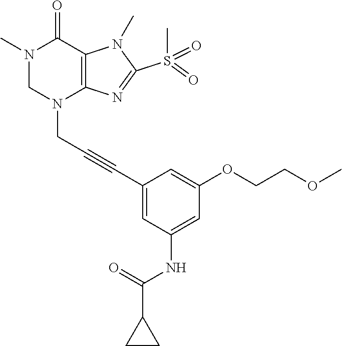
N1(C)CN(CC#CC2=CC(NC(C3CC3)=O)=CC(OCCOC)=C2)C2=C(C1=O)N(C)C(S(C)(=O)=O)=N2
